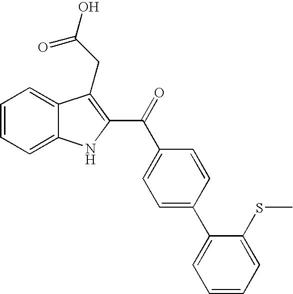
C1=CC=C2C(=C1)C(CC(=O)O)=C(C(=O)C1=CC=C(C3=CC=CC=C3SC)C=C1)N2
